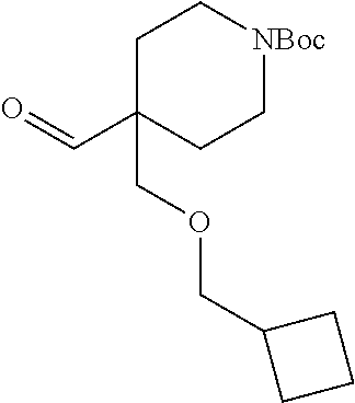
C1C(C=O)(COCC2CCC2)CC[NBoc]C1
